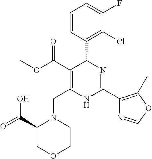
C1=CC(C2C(C(=O)OC)=C(CN3C(C(=O)O)COCC3)NC(C3=C(C)OC=N3)=N2)=C(Cl)C(F)=C1
